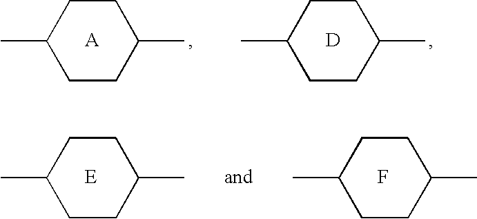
C1CC(C)CCC1C.C1CC(C)CCC1C.[D].C1CC(C)CCC1C.C1CC(C)CCC1C.F
